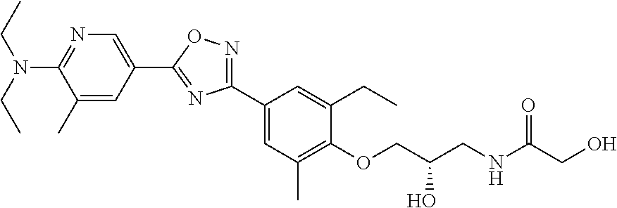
C1(N(CC)CC)=NC=C(C2=NC(C3=CC(C)=C(OCC(CNC(CO)=O)O)C(CC)=C3)=NO2)C=C1C
